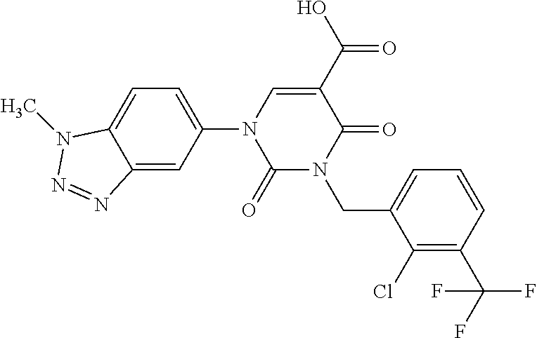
C12=CC(N3C(=O)N(CC4=CC=CC(C(F)(F)F)=C4Cl)C(=O)C(C(O)=O)=C3)=CC=C1N(C)N=N2
